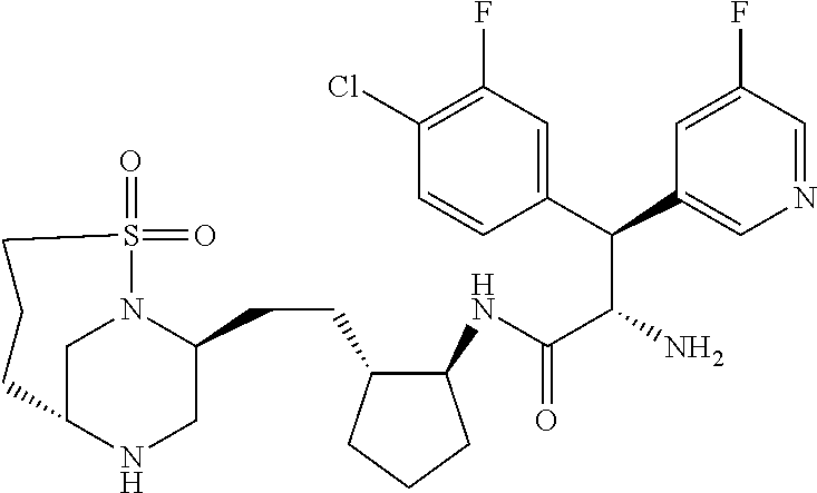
C1C2NCC(CCC3C(NC(C(N)C(C4=CC(F)=C(Cl)C=C4)C4=CN=CC(F)=C4)=O)CCC3)N1S(=O)(=O)CCC2
